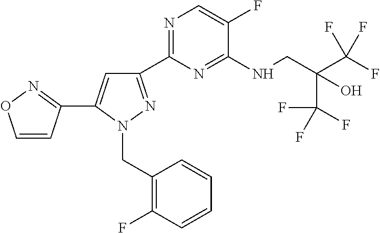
N1=C(C2=NN(CC3=C(F)C=CC=C3)C(C3=NOC=C3)=C2)N=C(NCC(C(F)(F)F)(C(F)(F)F)O)C(F)=C1
